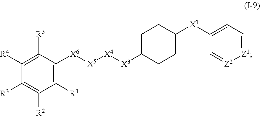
C1([R4])=C([R5])C([X6][X5][X4][X3]C2CCC([X1]C3=CC=[Z1][Z2]=C3)CC2)=C([R1])C([R2])=C1[R3]
